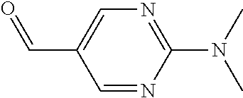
C1=NC(N(C)C)=NC=C1C=O
